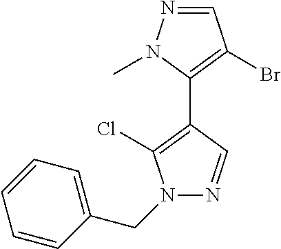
N1=CC(Br)=C(C2=C(Cl)N(CC3=CC=CC=C3)N=C2)N1C
